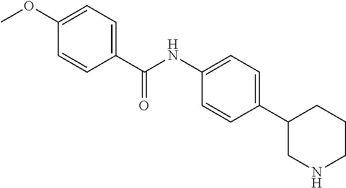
C1(C2CNCCC2)=CC=C(NC(C2=CC=C(OC)C=C2)=O)C=C1
